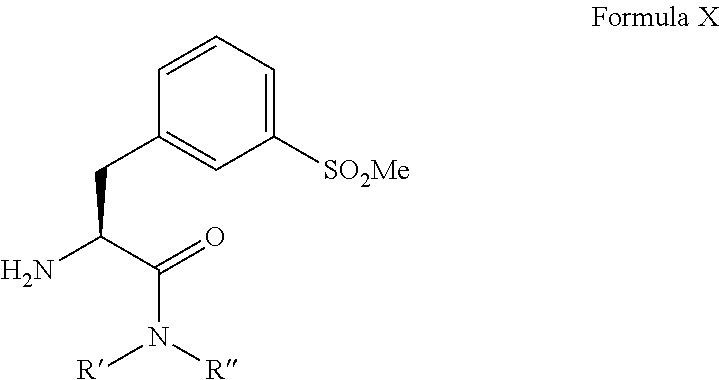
C(C(N([R])[R])=O)(N)CC1=CC([SO2Me])=CC=C1
